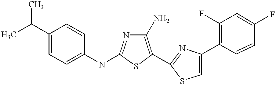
C1(N)=C(C2=NC(C3=C(F)C=C(F)C=C3)=CS2)SC(NC2=CC=C(C(C)C)C=C2)=N1
